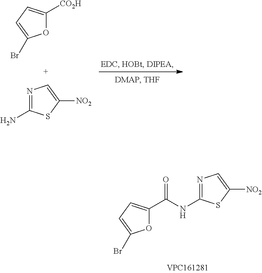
O1C([CO2H])=CC=C1Br.N1=C(N)SC([NO2])=C1.O1C(C(NC2=NC=C([NO2])S2)=O)=CC=C1Br
